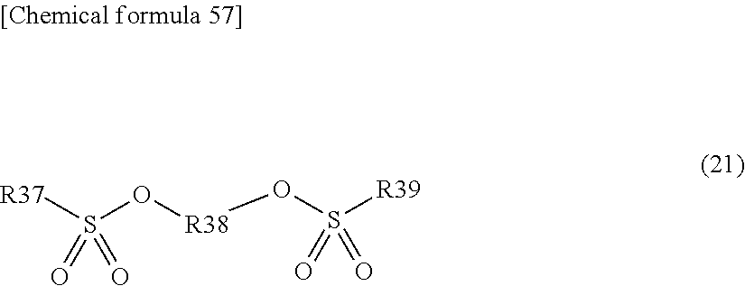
[R37]S(=O)(O[R38]OS(=O)([R39])=O)=O
